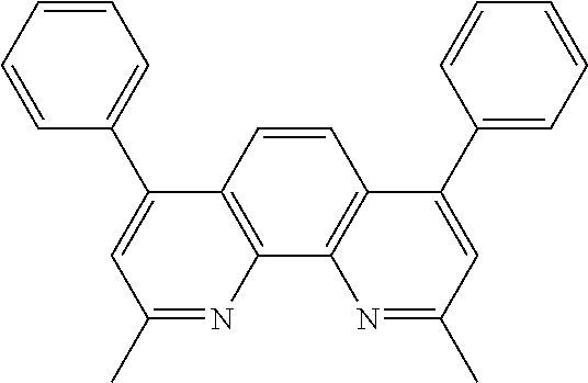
C1=CC=C(C2=CC(C)=NC3=C2C=CC2=C3N=C(C)C=C2C2=CC=CC=C2)C=C1
